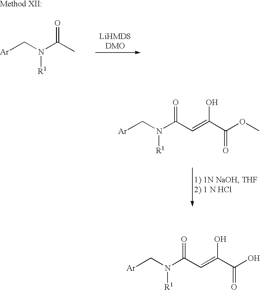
[Ar]CN(C(C)=O)[R1].[Ar]CN(C(C=C(C(OC)=O)O)=O)[R1].[Ar]CN(C(C=C(C(O)=O)O)=O)[R1]
